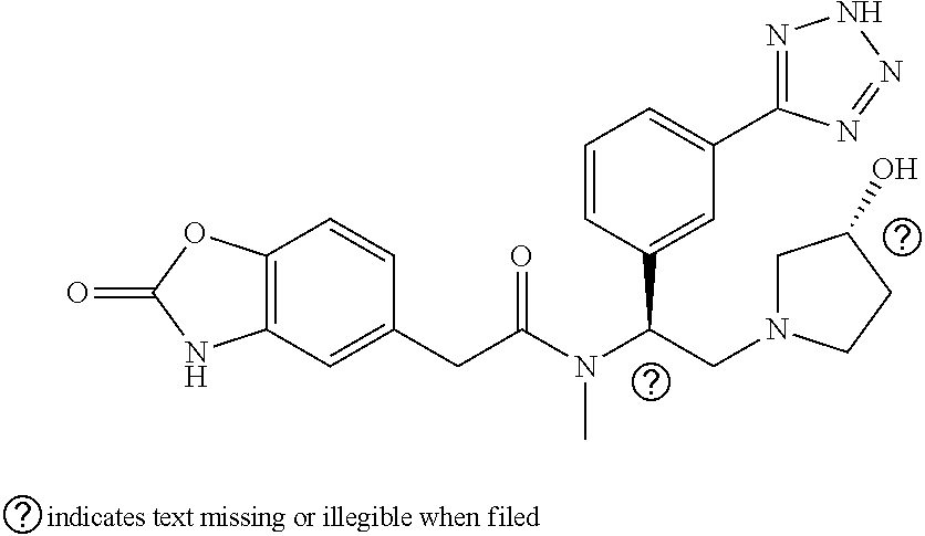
C12=C(C=CC(CC(=O)N(C(CN3CC(O)CC3)C3=CC(C4=NNN=N4)=CC=C3)C)=C1)OC(=O)N2
